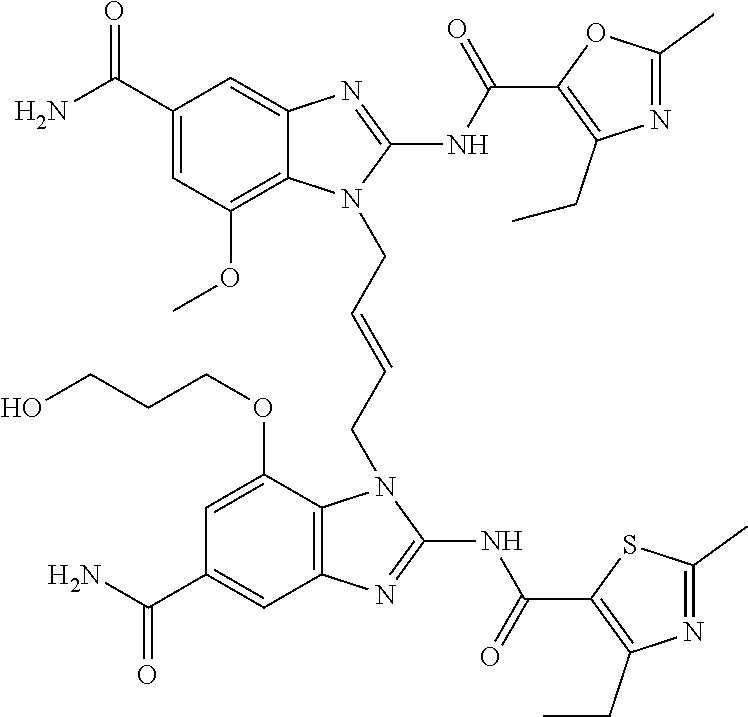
NC(C1=CC(OC)=C2C(=C1)N=C(NC(=O)C1=C(CC)N=C(C)O1)N2CC=CCN1C2=C(C=C(C(N)=O)C=C2OCCCO)N=C1NC(=O)C1=C(CC)N=C(C)S1)=O
